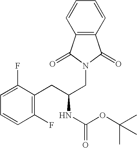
C(N1C(=O)C2=C(C1=O)C=CC=C2)C(CC1=C(F)C=CC=C1F)NC(=O)OC(C)(C)C
